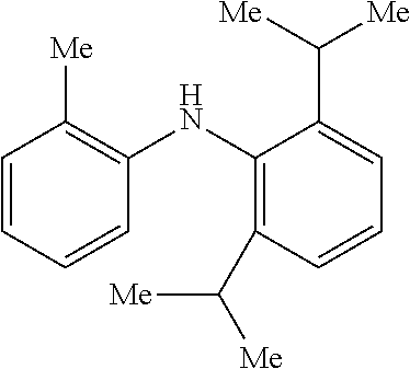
C1=CC=CC(NC2=C(C([Me])[Me])C=CC=C2C([Me])[Me])=C1[Me]
